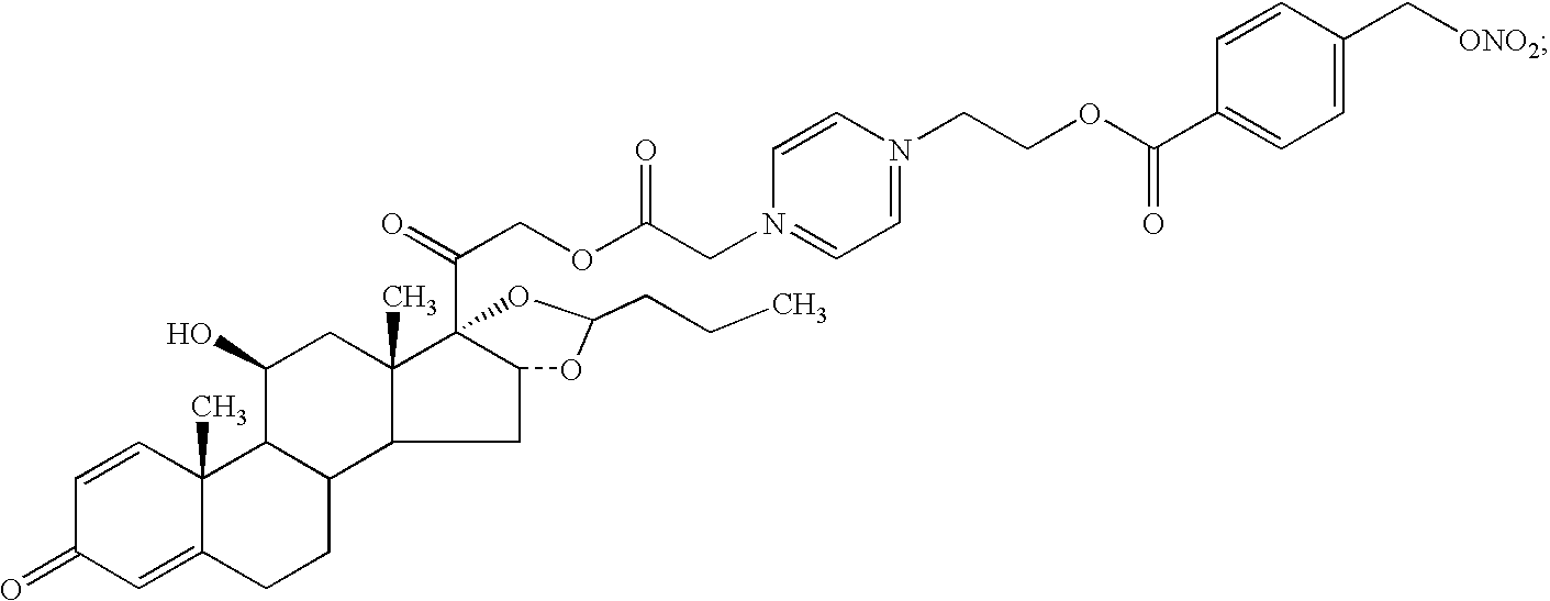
C1=CC2(C)C(=CC1=O)CCC1C2C(O)CC2(C)C3(C(COC(CN4=CC=N(CCOC(C5=CC=C(C[ONO2])C=C5)=O)C=C4)=O)=O)C(CC12)OC(CCC)O3
